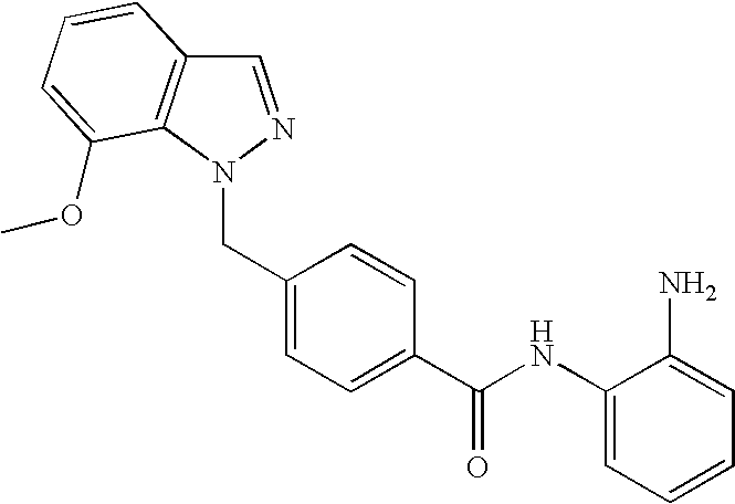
C1(NC(C2=CC=C(CN3N=CC4=C3C(OC)=CC=C4)C=C2)=O)=CC=CC=C1N
